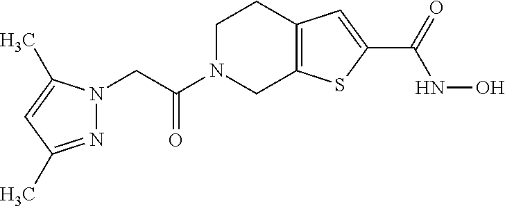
C(C(N1CC2=C(CC1)C=C(C(=O)NO)S2)=O)N1N=C(C)C=C1C
